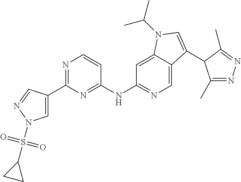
N1=C(C2=CN(S(=O)(=O)C3CC3)N=C2)N=C(NC2=NC=C3C(=C2)N(C(C)C)C=C3C2C(C)=NN=C2C)C=C1
